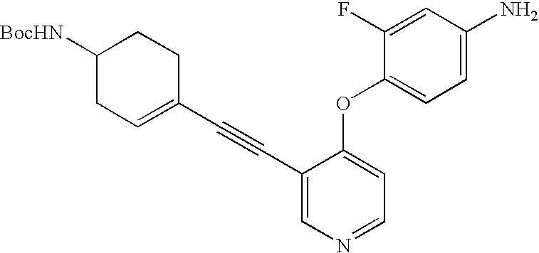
C1([BocHN])CC=C(C#CC2=CN=CC=C2OC2=CC=C(N)C=C2F)CC1
